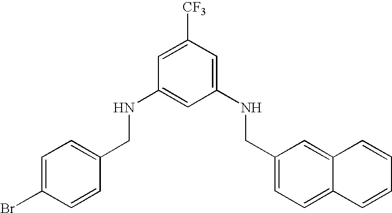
C1=C(Br)C=CC(CNC2=CC(NCC3=CC=C4C(=C3)C=CC=C4)=CC([CF3])=C2)=C1
